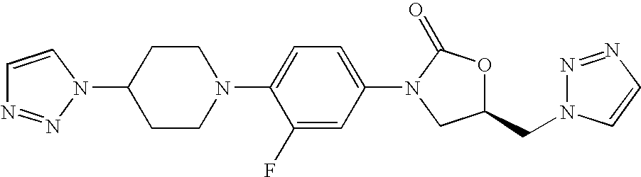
C1=CN(C2CCN(C3=CC=C(N4C(=O)OC(CN5N=NC=C5)C4)C=C3F)CC2)N=N1
